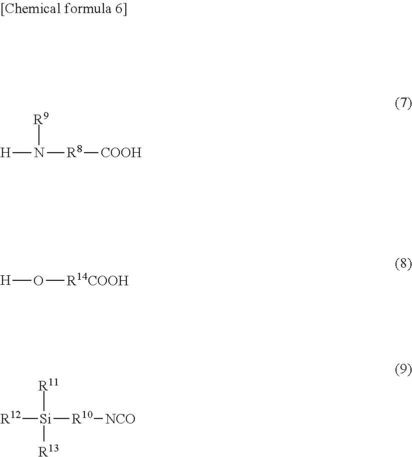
[H]N([R8][COOH])[R9].[H]O[R14COOH].[R12][Si]([R10][NCO])([R11])[R13]
